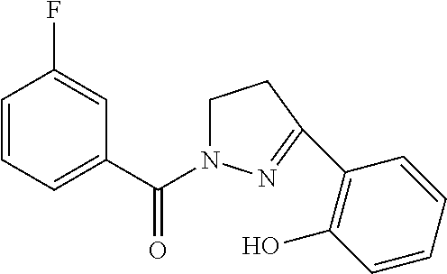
C1=CC=C(C(=O)N2CCC(C3=C(O)C=CC=C3)=N2)C=C1F
